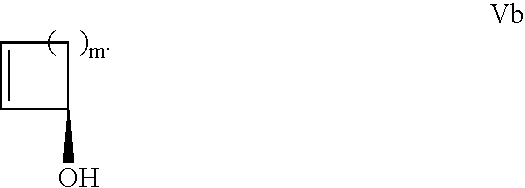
C1=CC(O)C1
